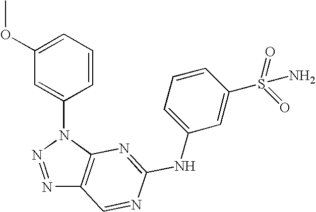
N1=NN(C2=CC(OC)=CC=C2)C2=C1C=NC(NC1=CC=CC(S(=O)(=O)N)=C1)=N2
